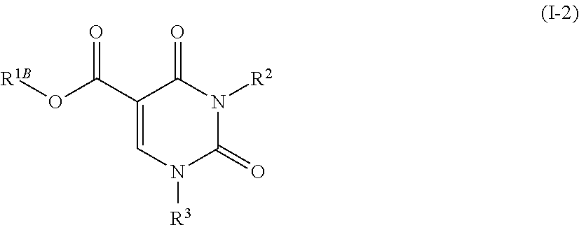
N1([R2])C(=O)C(C(=O)O[R1B])=CN([R3])C1=O
